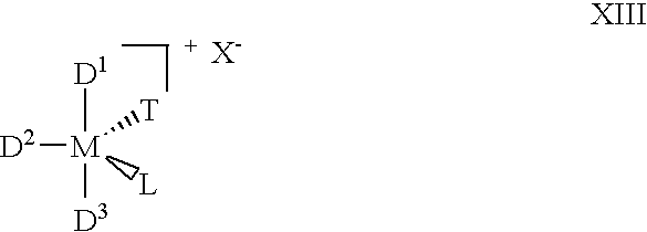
[D2][M]([D1])([D3])([T])[L]
